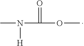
CN(C(=O)OC)[H]
